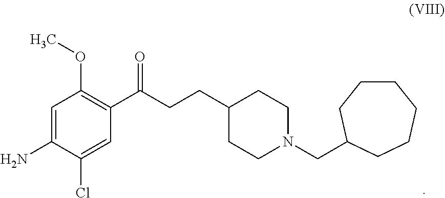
C1=C(Cl)C(N)=CC(OC)=C1C(=O)CCC1CCN(CC2CCCCCC2)CC1
